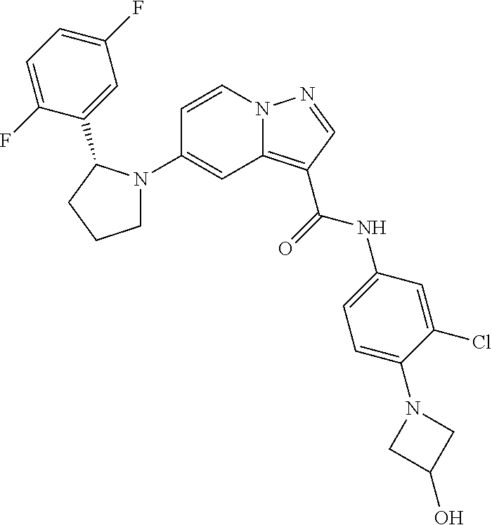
C1(N2CCCC2C2=CC(F)=CC=C2F)=CC2=C(C(=O)NC3=CC=C(N4CC(O)C4)C(Cl)=C3)C=NN2C=C1
